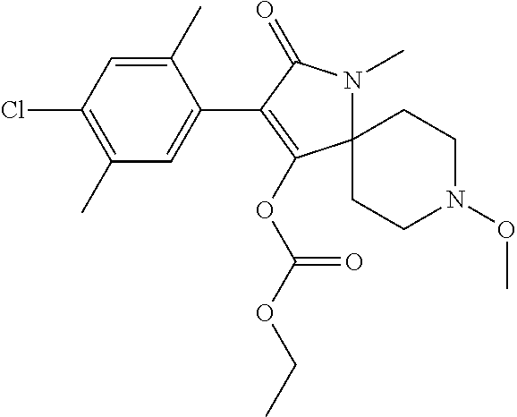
C12(N(C)C(=O)C(C3=CC(C)=C(Cl)C=C3C)=C1OC(OCC)=O)CCN(OC)CC2
